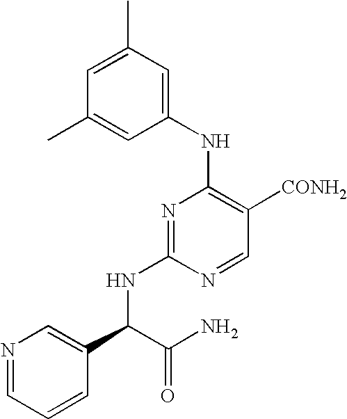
C1=C(C)C=C(NC2=C([CONH2])C=NC(NC(C3=CN=CC=C3)C(N)=O)=N2)C=C1C
